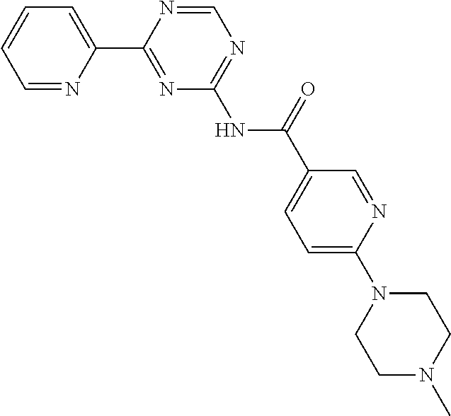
C1=NC(C2=NC(NC(C3=CC=C(N4CCN(C)CC4)N=C3)=O)=NC=N2)=CC=C1
